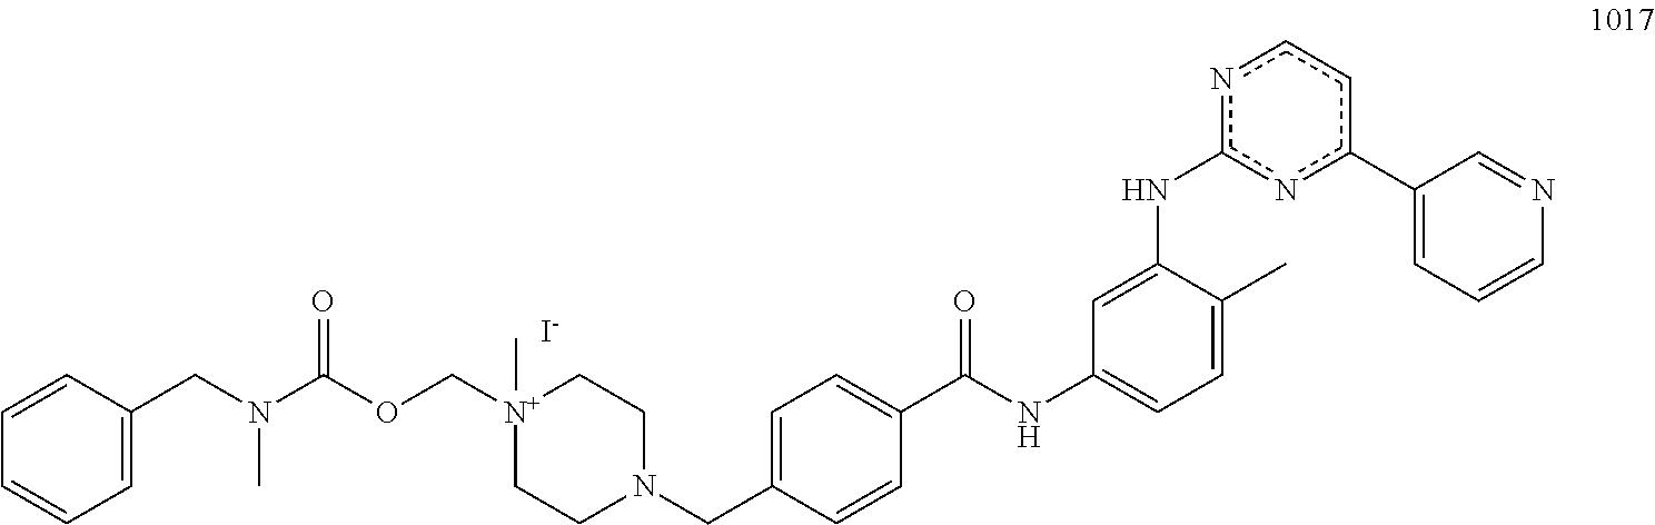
[N+]1(C)(COC(N(CC2=CC=CC=C2)C)=O)CCN(CC2=CC=C(C(NC3=CC=C(C)C(Nc4nc(C5=CC=CN=C5)ccn4)=C3)=O)C=C2)CC1.[I-]
